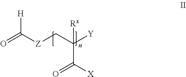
O=C([Z]CC([Y])([Rx])C([X])=O)[H]
